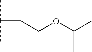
CC(C)CCOC(C)C
